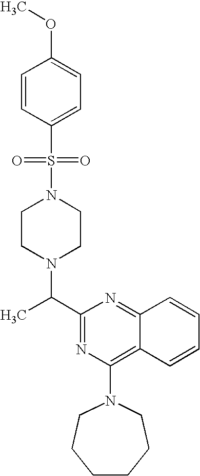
C1(C(C)N2CCN(S(=O)(=O)C3=CC=C(OC)C=C3)CC2)=NC(N2CCCCCC2)=C2C(=N1)C=CC=C2
